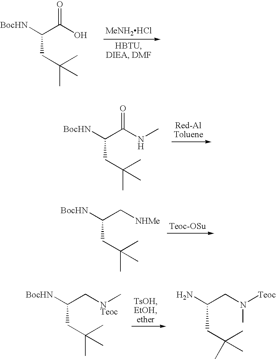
[MeNH2HCl].[BocHN]C(C(O)=O)CC(C)(C)C.[BocHN]C(C(NC)=O)CC(C)(C)C.[BocHN]C(C[NHMe])CC(C)(C)C.[BocHN]C(C[NTeoc]C)CC(C)(C)C.NC(CN([Teoc])C)CC(C)(C)C
